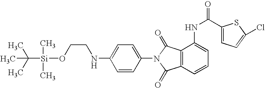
C1=CC(N2C(=O)C3=C(C2=O)C(NC(C2=CC=C(Cl)S2)=O)=CC=C3)=CC=C1NCCO[Si](C(C)(C)C)(C)C
